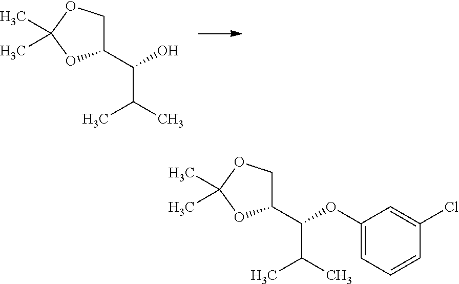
C1(C(O)C(C)C)COC(C)(C)O1.C1(C(OC2=CC=CC(Cl)=C2)C(C)C)COC(C)(C)O1
